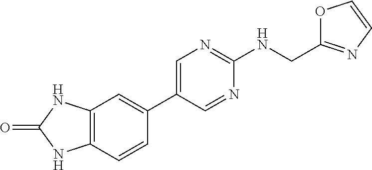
C1=C(C2=CC3=C(C=C2)NC(=O)N3)C=NC(NCC2=NC=CO2)=N1
